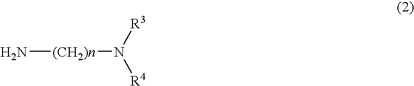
N[(CH2)n]N([R3])[R4]
